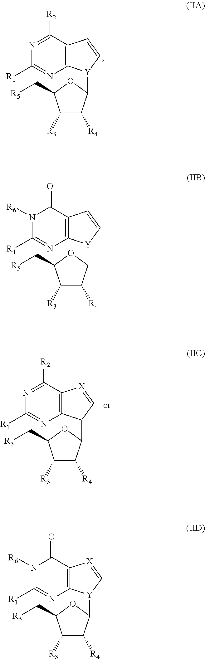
N1=C([R2])C2=C(N=C1[R1])[Y](C1C([R4])C([R3])C(C[R5])O1)C=C2.N1([R6])C([R1])=NC2=C(C1=O)C=C[Y]2C1C([R4])C([R3])C(C[R5])O1.N1=C([R2])C2=C(N=C1[R1])C(C1C([R4])C([R3])C(C[R5])O1)C=[X]2.N1([R6])C([R1])=NC2=C(C1=O)[X]=C[Y]2C1C([R4])C([R3])C(C[R5])O1
